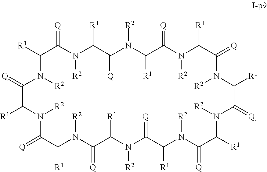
[Q]=C1C([R1])N([R2])C(=[Q])C([R1])N([R2])C(=[Q])C([R1])N([R2])C(=[Q])C([R1])N([R2])C(=[Q])C([R1])N([R2])C(=[Q])C([R1])N([R2])C(=[Q])C([R1])N([R2])C(=[Q])C([R1])N([R2])C(=[Q])C([R1])N([R2])C(=[Q])C([R1])N1[R2]
